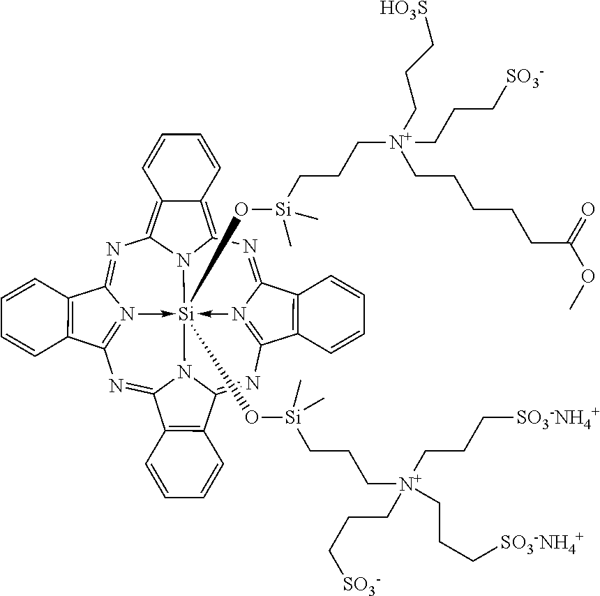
N1=C2N3->[Si]45(O[Si](CCC[N+](CCC[SO3-NH4+])(CCC[SO3-])CCC[SO3-NH4+])(C)C)(O[Si](CCC[N+](CCC[HO3S])(CCC[SO3-])CCCCCC(OC)=O)(C)C)-N6=C(N=C7N4C(=NC=3C3=C2C=CC=C3)C2=C7C=CC=C2)C2=C(C6=NC3=C4C(=C1N35)C=CC=C4)C=CC=C2
